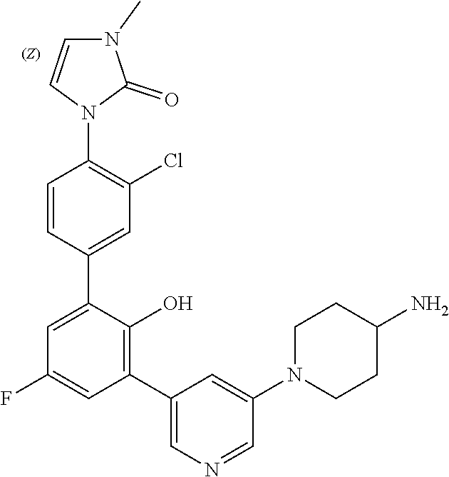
C1=CN(C2=C(Cl)C=C(C3=CC(F)=CC(C4=CN=CC(N5CCC(N)CC5)=C4)=C3O)C=C2)C(=O)N1C
